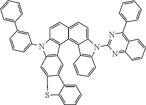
C1=C2C=CC3=C(C2=C2C(=C1)N(C1=NC(C4=CC=CC=C4)=C4C(=N1)C=CC=C4)C1=C2C=CC=C1)C1=C(C=C2SC4=CC=CC=C4C2=C1)N3C1=CC=CC(C2=CC=CC=C2)=C1
